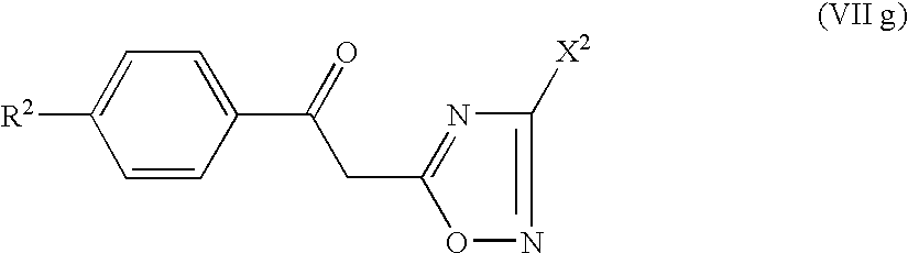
C(C(C1=CC=C([R2])C=C1)=O)C1=NC([X2])=NO1
